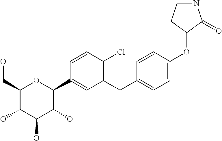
C1(CO)C(O)C(O)C(O)C(C2=CC(CC3=CC=C(OC4C(=O)NCC4)C=C3)=C(Cl)C=C2)O1
